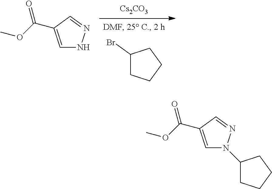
C1(Br)CCCC1.[Cs2CO3].C1=C(C(OC)=O)C=NN1.C1=C(C(OC)=O)C=NN1C1CCCC1
